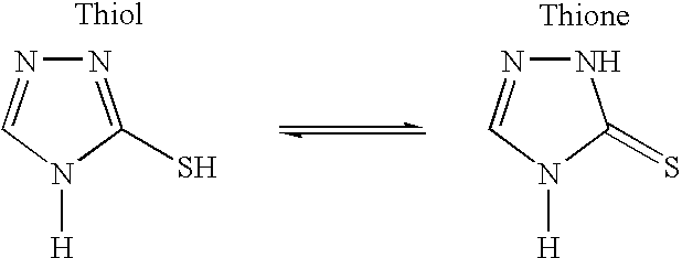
N1=C(S)N([H])C=N1.[Thiol].N1N=CN([H])C1=S.[Thione]
